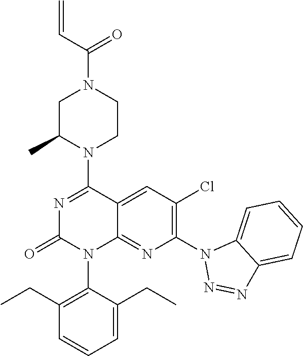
C=CC(N1CCN(C2=NC(=O)N(C3=C(CC)C=CC=C3CC)C3=NC(N4N=NC5=CC=CC=C45)=C(Cl)C=C23)C(C)C1)=O
